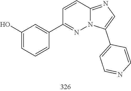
N1=C(C2=CC(O)=CC=C2)C=CC2=NC=C(C3=CC=NC=C3)N12
